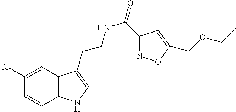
C12=C(C=C(Cl)C=C1)C(CCNC(=O)C1=NOC(COCC)=C1)=CN2
